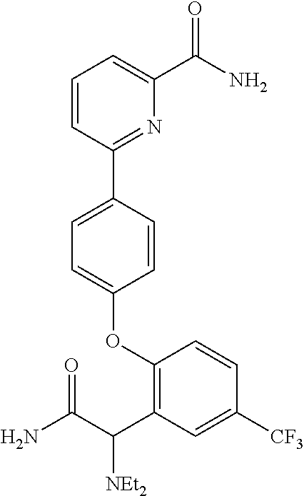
O(C1=CC=C(C2=NC(C(=O)N)=CC=C2)C=C1)C1=C(C(C(N)=O)[NEt2])C=C([CF3])C=C1
